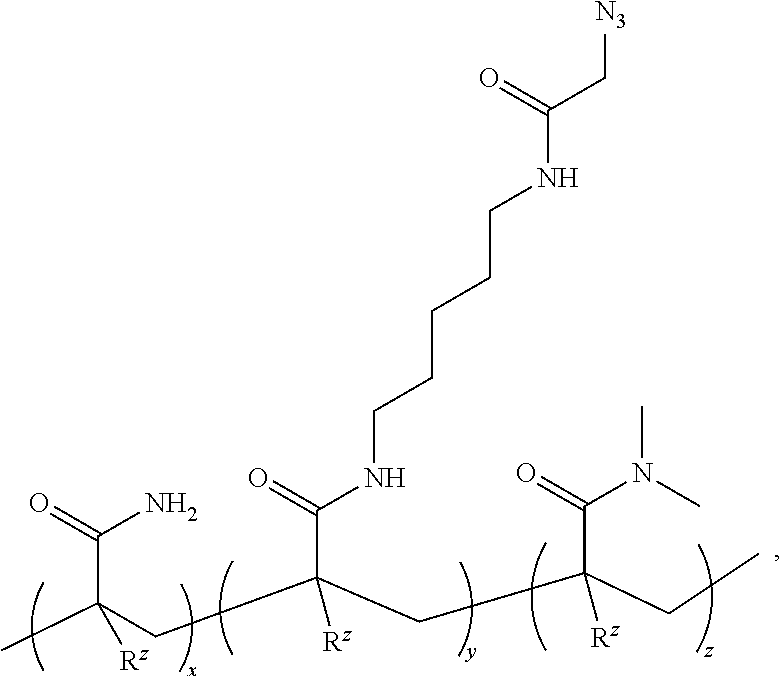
[N3]CC(NCCCCCNC(C(CC(C(N)=O)(C)[Rz])(CC(CC)(C(=O)N(C)C)[Rz])[Rz])=O)=O
